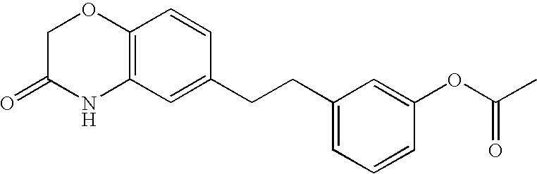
C12=C(C=C(CCC3=CC=CC(OC(C)=O)=C3)C=C1)NC(=O)CO2
